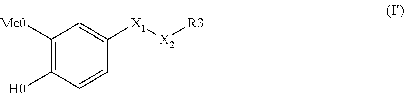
C1([Me0])=C([H0])C=CC([X1][X2][R3])=C1
